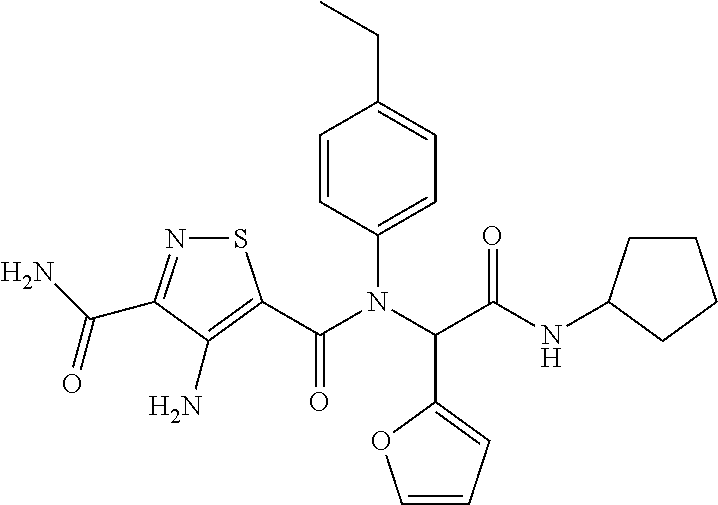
S1N=C(C(N)=O)C(N)=C1C(N(C(C(NC1CCCC1)=O)C1=CC=CO1)C1=CC=C(CC)C=C1)=O
